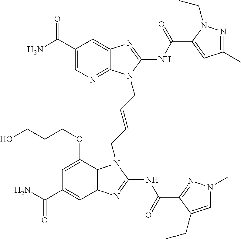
C1(C(N)=O)=CN=C2C(=C1)N=C(NC(=O)C1=CC(C)=NN1CC)N2CC=CCN1C2=C(C=C(C(N)=O)C=C2OCCCO)N=C1NC(=O)C1=NN(C)C=C1CC
